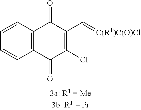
C12=C(C=CC=C1)C(=O)C(C=[C(R1)C(O)Cl])=C(Cl)C2=O
